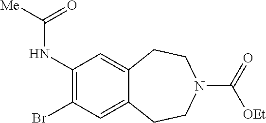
BrC1=C(NC([Me])=O)C=C2C(=C1)CCN(C(=O)[OEt])CC2
